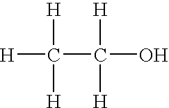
[H]C([H])([H])C([H])([H])O
